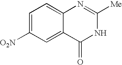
C1=C([O2N])C=C2C(=C1)N=C([Me])NC2=O
